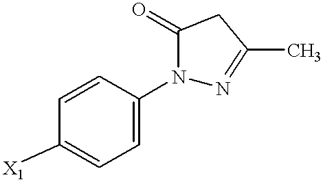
C1=CC([X1])=CC=C1N1N=C(C)CC1=O
